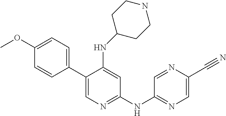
C1(C2=CC=C(OC)C=C2)=CN=C(NC2=NC=C(C#N)N=C2)C=C1NC1CCNCC1
